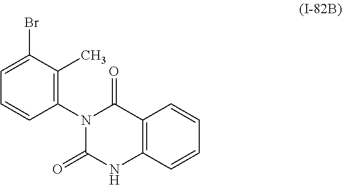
C1=C(Br)C(C)=C(N2C(=O)C3=C(C=CC=C3)NC2=O)C=C1
